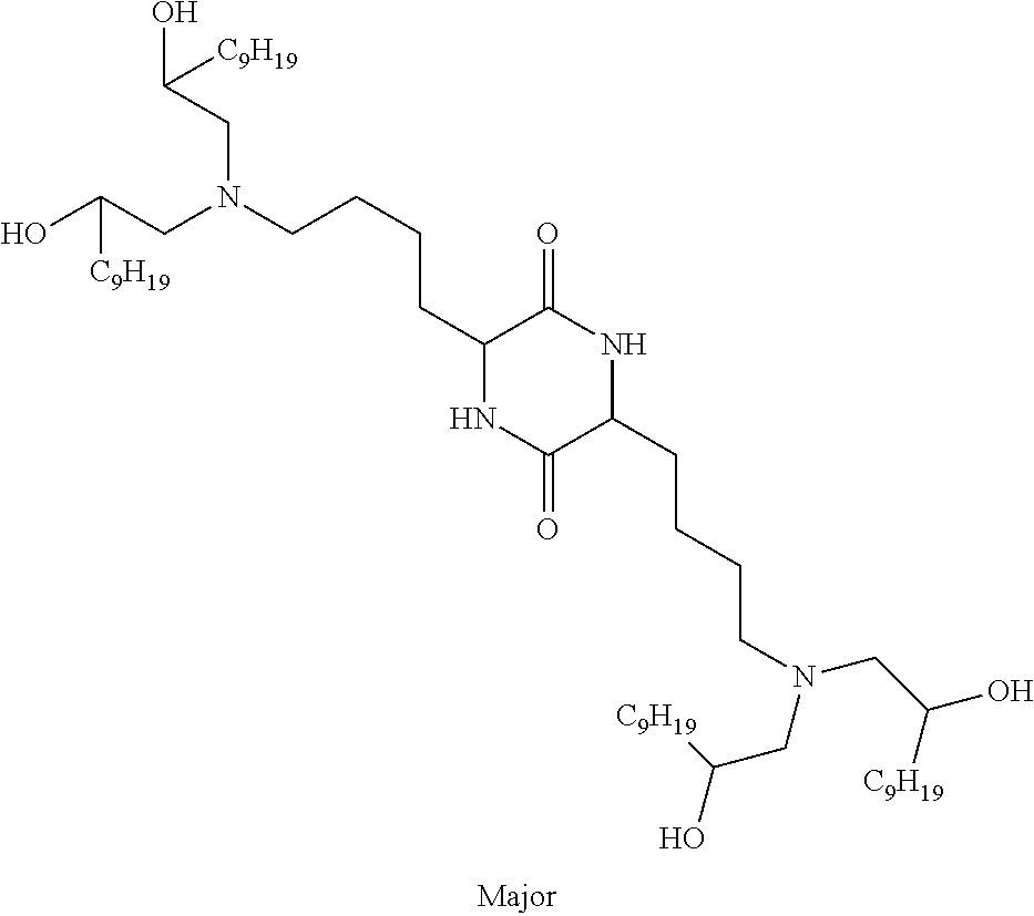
C(CC1NC(=O)C(CCCCN(CC(O)[C9H19])CC(O)[C9H19])NC1=O)CCN(CC([C9H19])O)CC([C9H19])O
